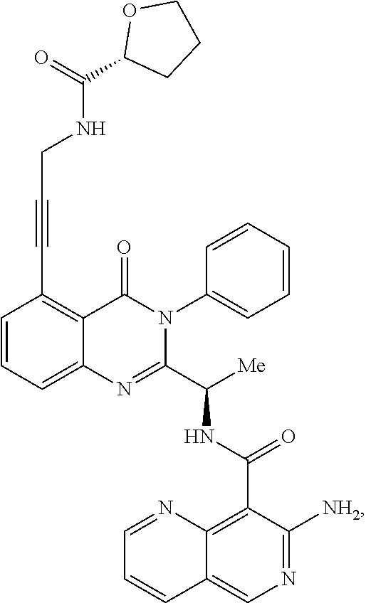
C1=CC=C2C(=C1C#CCNC(=O)C1OCCC1)C(=O)N(C1=CC=CC=C1)C(C([Me])NC(=O)C1=C3C(=CN=C1[NH2])C=CC=N3)=N2
